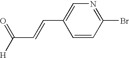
C1(Br)=NC=C(C=CC([H])=O)C=C1
